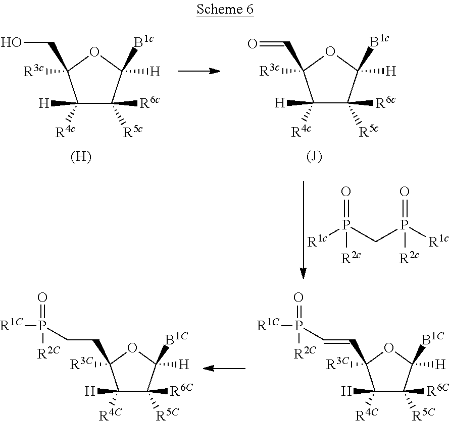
[R1c]P(=O)(CP(=O)([R1c])[R2c])[R2c].C1([H])([R4c])C([R6c])([R5c])C([H])([B1c])OC1([R3c])CO.[(H)].C1([H])([R4c])C([R6c])([R5c])C([H])([B1c])OC1([R3c])C=O.[(J)].C1([H])([R4C])C([R6C])([R5C])C([H])([B1C])OC1([R3C])C=CP(=O)([R1C])[R2C].C1([H])([R4C])C([R6C])([R5C])C([H])([B1C])OC1([R3C])CCP(=O)([R1C])[R2C]
